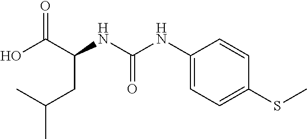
O=C(NC(C(O)=O)CC(C)C)NC1=CC=C(SC)C=C1
